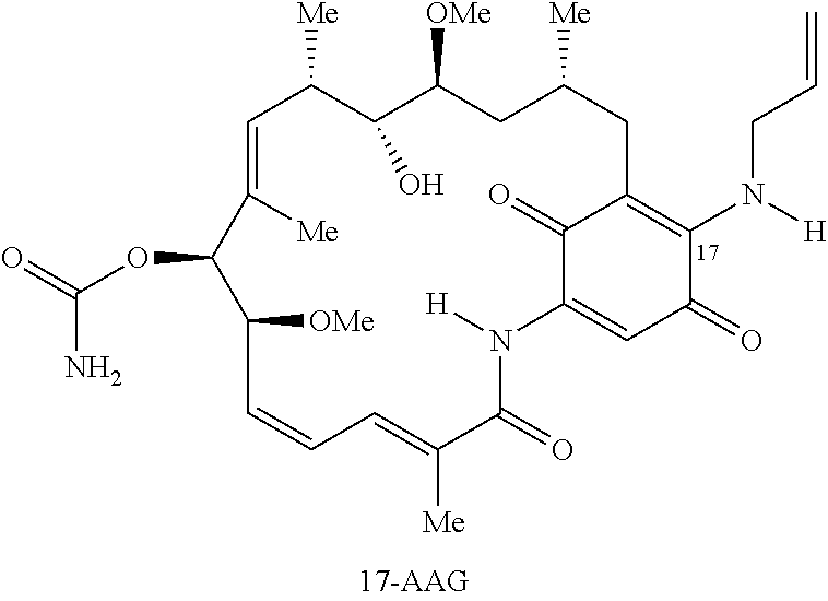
C1=C([Me])C(OC(=O)N)C([OMe])C=CC=C([Me])C(=O)N([H])C2=CC(=O)C(N([H])CC=C)=C(CC([Me])CC([OMe])C(O)C1[Me])C2=O
